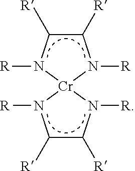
C1([R])C([R])N([R])[Cr]2(N1[R])N([R])C([R])C([R])N2[R]
